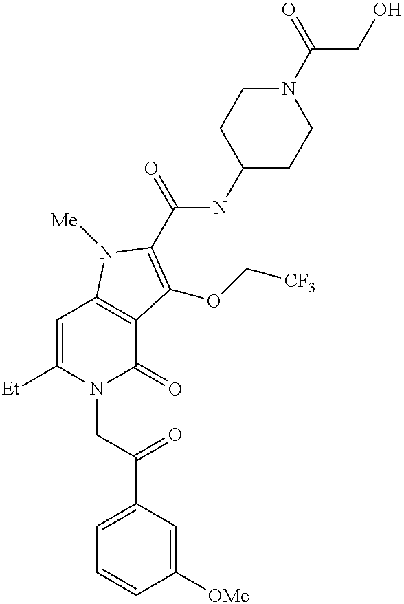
[Et]C1=CC2=C(C(=O)N1CC(C1=CC=CC([OMe])=C1)=O)C(OC[CF3])=C(C(=O)NC1CCN(C(=O)CO)CC1)N2[Me]
